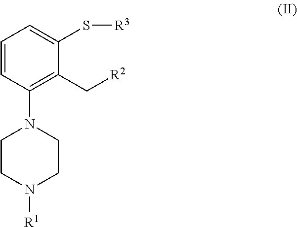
C1=CC(N2CCN([R1])CC2)=C(C[R2])C(S[R3])=C1
